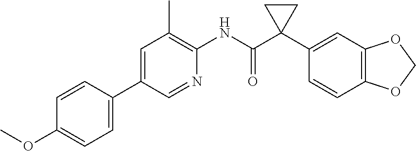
C1=CC(C2=CC(C)=C(NC(C3(C4=CC5=C(C=C4)OCO5)CC3)=O)N=C2)=CC=C1OC
